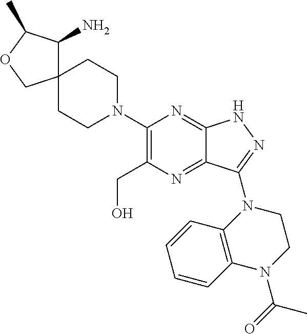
C12(CCN(C3=C(CO)N=C4C(=N3)NN=C4N3CCN(C(=O)C)C4=C3C=CC=C4)CC1)C(N)C(C)OC2
